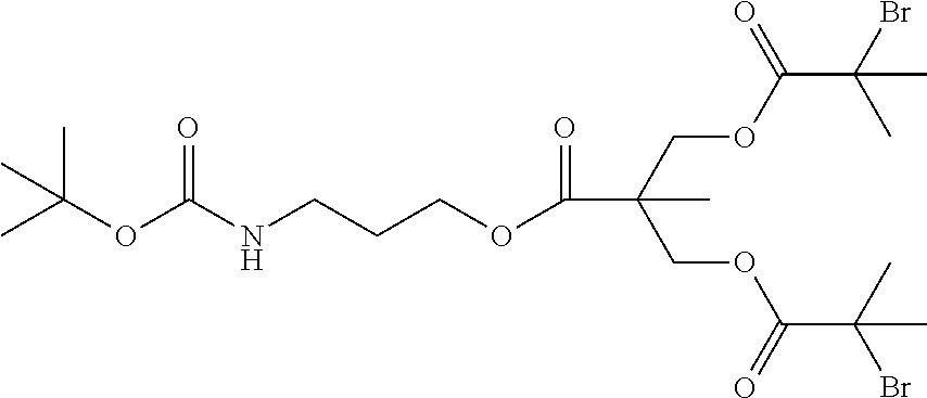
C(C(COC(C(Br)(C)C)=O)(COC(C(C)(Br)C)=O)C)(OCCCNC(OC(C)(C)C)=O)=O
